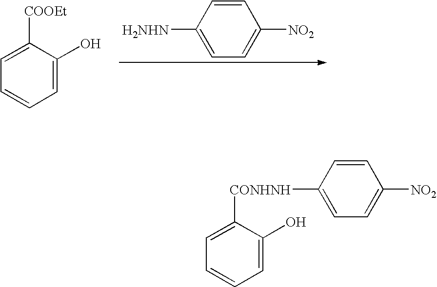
C1=C([NO2])C=CC([H2NHN])=C1.C1([COOEt])=CC=CC=C1O.C1=C([NO2])C=CC([CONHNH]C2=CC=CC=C2O)=C1
